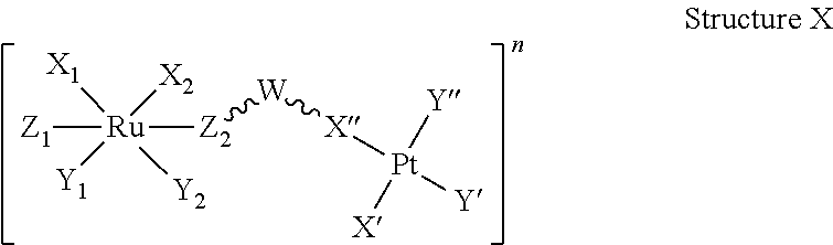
[Z1][Ru]([Z2][W][X][Pt]([Y])([Y])[X])([X2])([X1])([Y1])[Y2]
